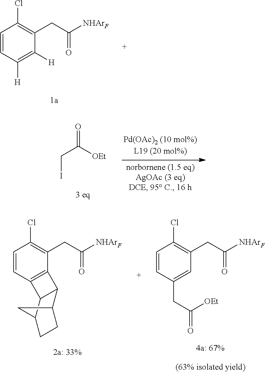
C1=CC([H])=C([H])C(CC([NHArF])=O)=C1Cl.C(C([OEt])=O)I.C1=CC2=C(C(CC([NHArF])=O)=C1Cl)C1C3CCC(C21)C3.C1=CC(CC(=O)[OEt])=CC(CC([NHArF])=O)=C1Cl
